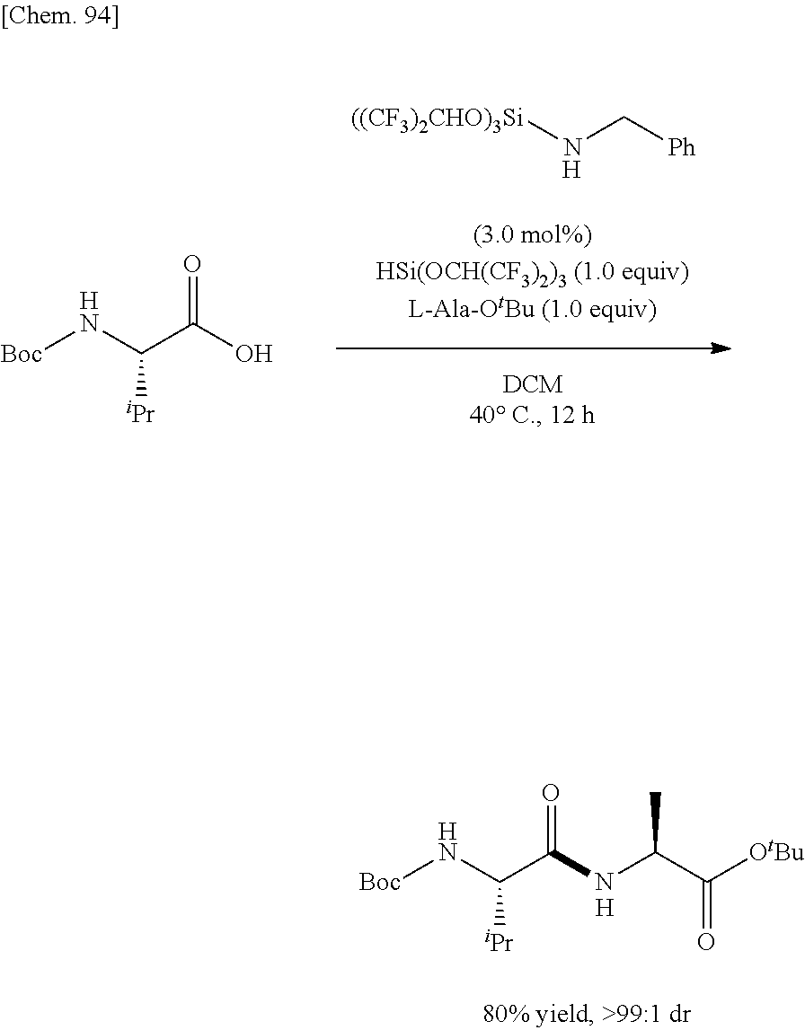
[Boc]NC(C(O)=O)[iPr].[H].[((CF3)2CHO)3Si]NC[Ph].[H].[H].[Boc]NC(C(NC(C([OtBu])=O)C)=O)[iPr].[H]
